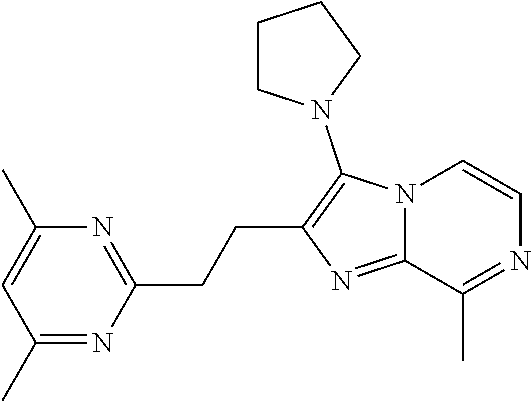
C1(C)=NC(CCC2=C(N3CCCC3)N3C(=N2)C(C)=NC=C3)=NC(C)=C1
